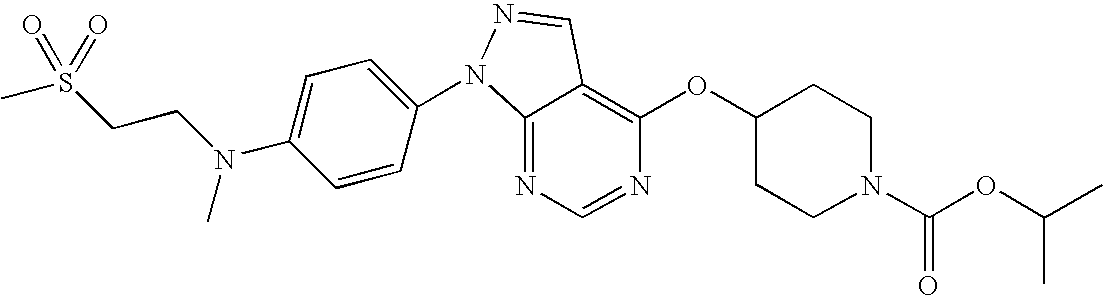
C12=NC=NC(OC3CCN(C(OC(C)C)=O)CC3)=C1C=NN2C1=CC=C(N(C)CCS(C)(=O)=O)C=C1
